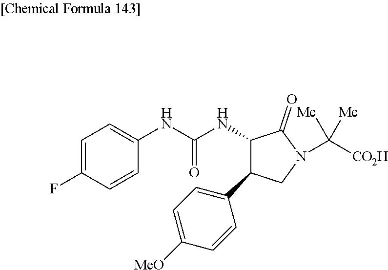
C1=C(F)C=CC(NC(NC2C(=O)N(C([CO2H])([Me])[Me])CC2C2=CC=C([MeO])C=C2)=O)=C1
